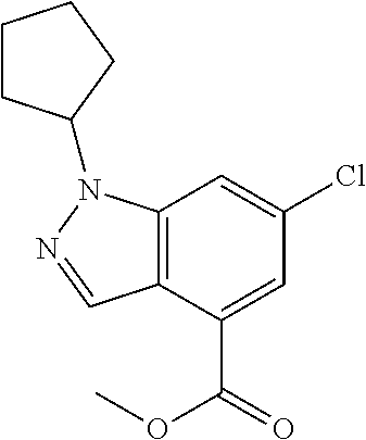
C12=C(C(C(=O)OC)=CC(Cl)=C1)C=NN2C1CCCC1
